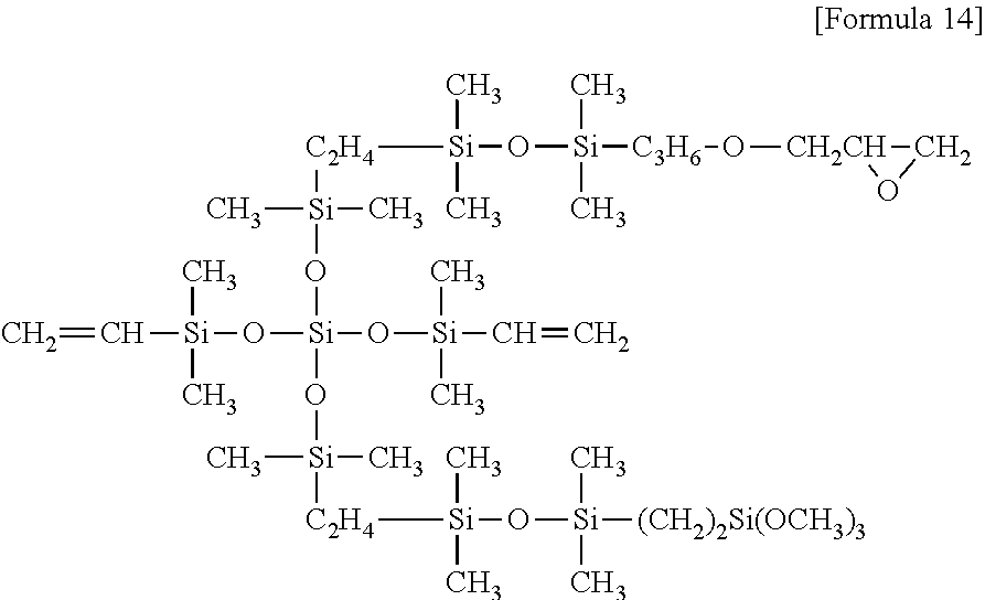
C=C[Si](O[Si](O[Si](C=C)(C)C)(O[Si]([C2H4][Si](O[Si]([C3H6]O[CH2CH]1CO1)(C)C)(C)C)(C)C)O[Si]([C2H4][Si](O[Si]([(CH2)2Si(OCH3)3])(C)C)(C)C)(C)C)(C)C
